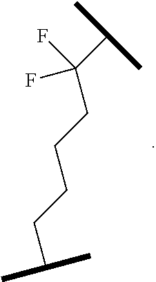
C(C)(C)CCCCC(F)(F)C(C)C
